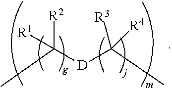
C([D]C(C)([R3])[R4])(C)([R1])[R2]
